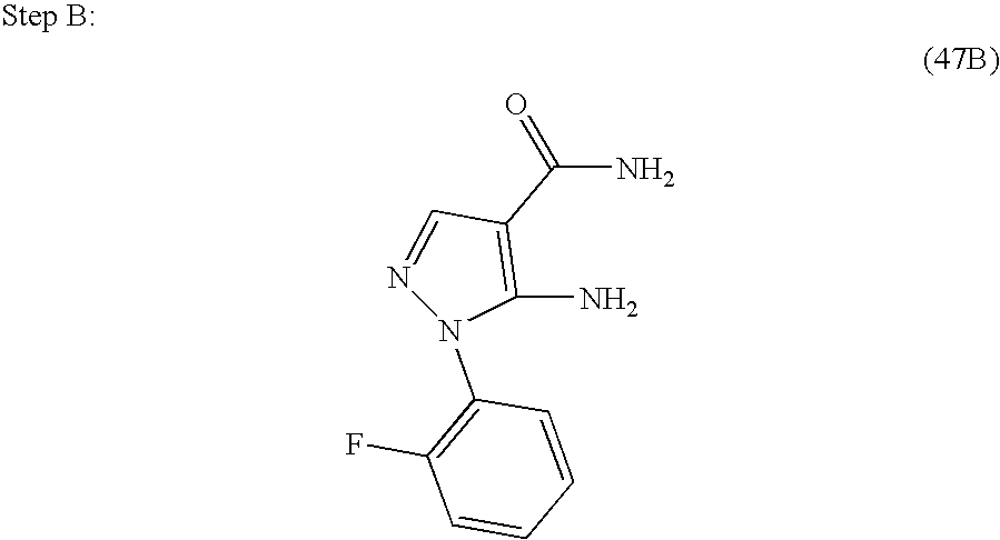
C1(C(=O)N)=C(N)N(C2=C(F)C=CC=C2)N=C1
